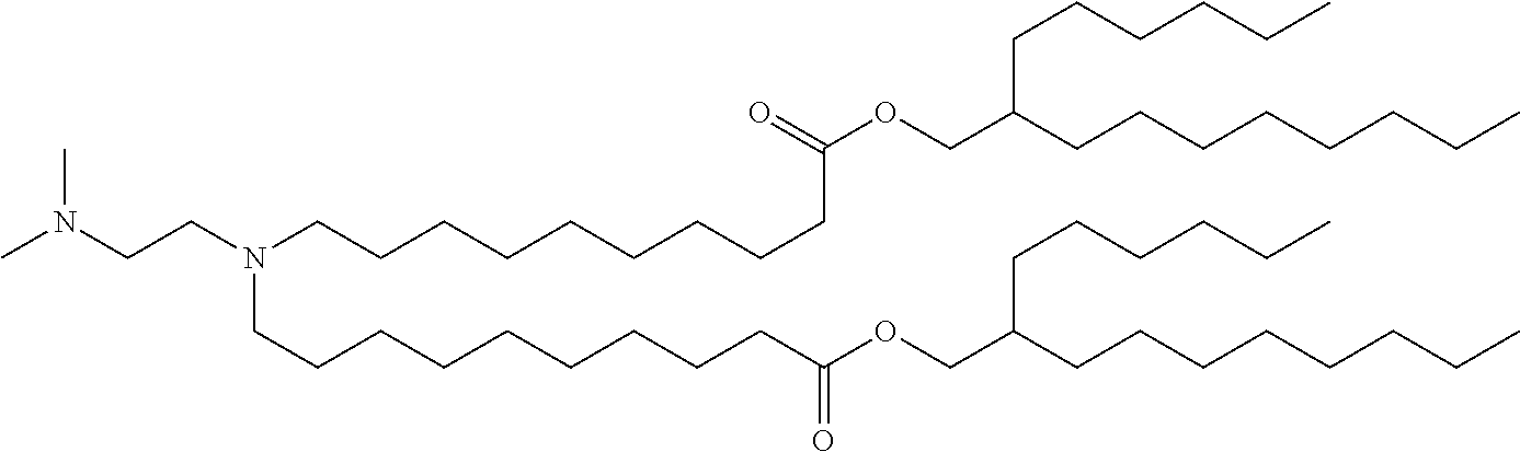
CN(CCN(CCCCCCCCCC(=O)OCC(CCCCCCCC)CCCCCC)CCCCCCCCCC(OCC(CCCCCCCC)CCCCCC)=O)C
